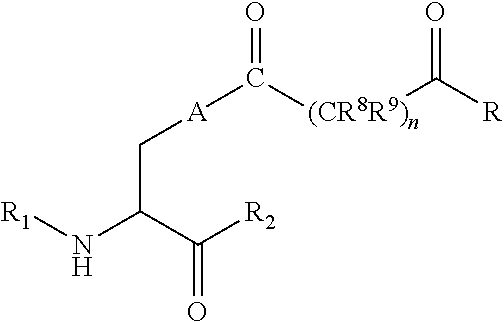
N(C(C([R2])=O)C[A]C(=O)[(CR8R9)n]C([R])=O)[R1]
